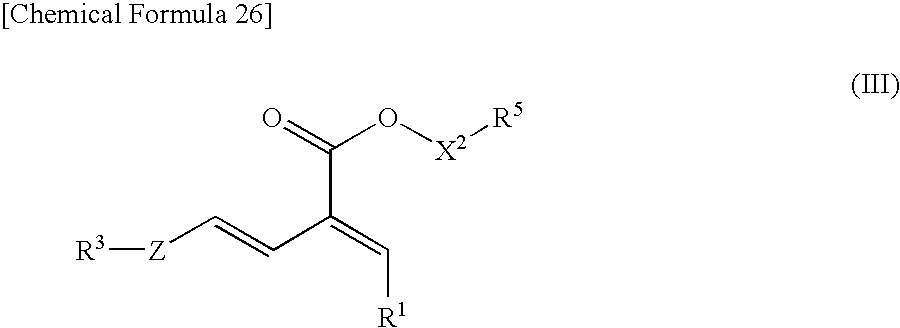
[R3][Z]C=CC(=C[R1])C(=O)O[X2][R5]
